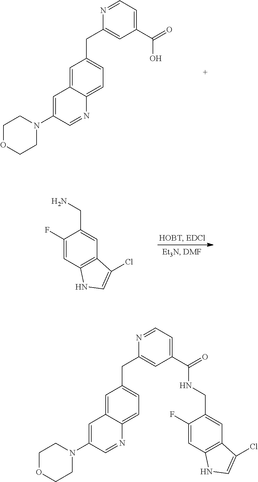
C1=C2C(=CC=C1CC1=CC(C(O)=O)=CC=N1)N=CC(N1CCOCC1)=C2.C1(F)=CC2=C(C=C1CN)C(Cl)=CN2.C1=C2C(=CC=C1CC1=CC(C(NCC3=CC4=C(C=C3F)NC=C4Cl)=O)=CC=N1)N=CC(N1CCOCC1)=C2
